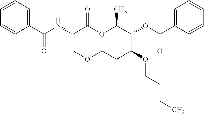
N(C1COCCC(OCCCC)C(OC(C2=CC=CC=C2)=O)C(C)OC1=O)C(C1=CC=CC=C1)=O
